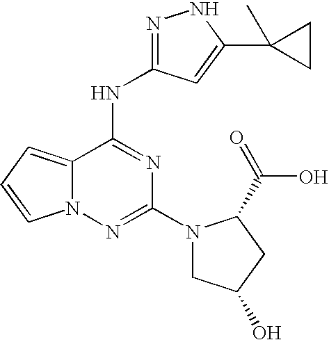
C12=CC=CN1N=C(N1CC(O)CC1C(=O)O)N=C2NC1=NNC(C2(C)CC2)=C1
